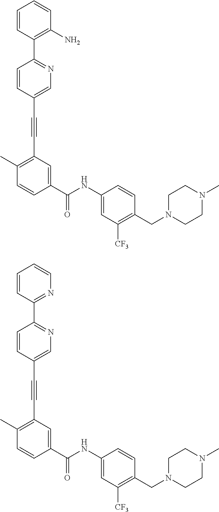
C(C1=C(C)C=CC(C(NC2=CC([CF3])=C(CN3CCN(C)CC3)C=C2)=O)=C1)#CC1=CN=C(C2=C(N)C=CC=C2)C=C1.C(C1=C(C)C=CC(C(NC2=CC([CF3])=C(CN3CCN(C)CC3)C=C2)=O)=C1)#CC1=CN=C(C2=NC=CC=C2)C=C1
